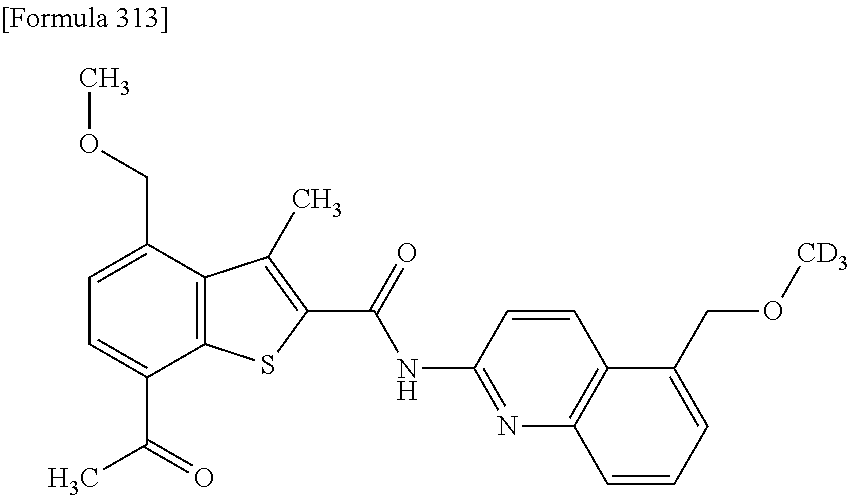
C1=C(C(=O)C)C2=C(C(COC)=C1)C(C)=C(C(=O)NC1=NC3=C(C=C1)C(CO[CD3])=CC=C3)S2
